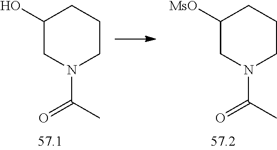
C1C(O)CN(C(C)=O)CC1.C1C([MsO])CN(C(C)=O)CC1
